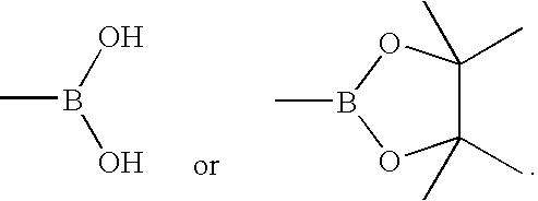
CB(O)O.C1(C)(C)C(C)(C)OB(C)O1
